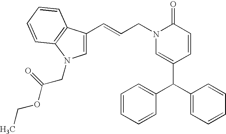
C(=CCN1C=C(C(C2=CC=CC=C2)C2=CC=CC=C2)C=CC1=O)C1=CN(CC(OCC)=O)C2=C1C=CC=C2
